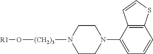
[R1]O[(CH2)3]N1CCN(C2=CC=CC3=C2C=CS3)CC1
